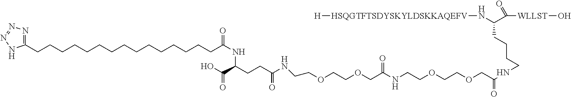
C(CCC(N[HSQGTFTSDYSKYLDSKKAQEFV][H])C([WLLST]O)=O)CNC(COCCOCCNC(COCCOCCNC(CCC(NC(CCCCCCCCCCCCCCCC1=NN=NN1)=O)C(O)=O)=O)=O)=O
